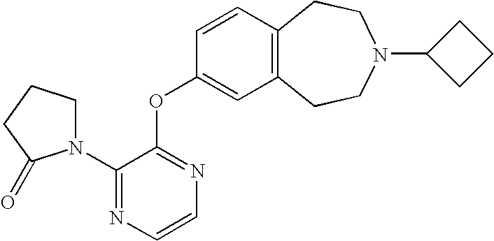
C1(OC2=NC=CN=C2N2CCCC2=O)=CC2=C(C=C1)CCN(C1CCC1)CC2
